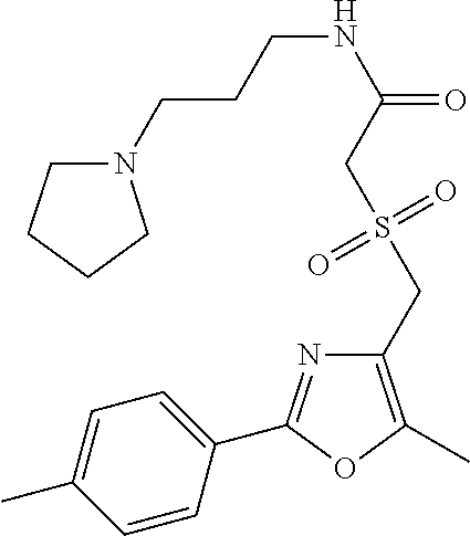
C1=C(C)C=CC(C2=NC(CS(CC(NCCCN3CCCC3)=O)(=O)=O)=C(C)O2)=C1
